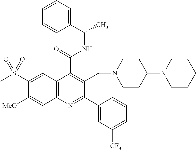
C1=CC=C(C(C)NC(C2=C(CN3CCC(N4CCCCC4)CC3)C(C3=CC([CF3])=CC=C3)=NC3=C2C=C(S(C)(=O)=O)C([OMe])=C3)=O)C=C1
